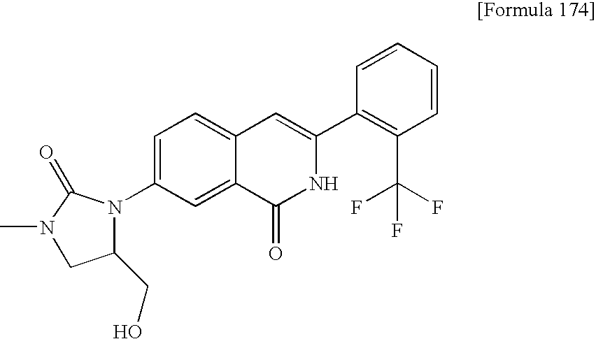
C1=C(N2C(CO)CN(C)C2=O)C=C2C(=C1)C=C(C1=C(C(F)(F)F)C=CC=C1)NC2=O
